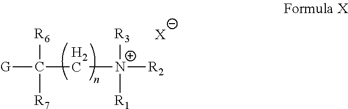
[X].C([N+]([R3])([R1])[R2])C([G])([R6])[R7]
